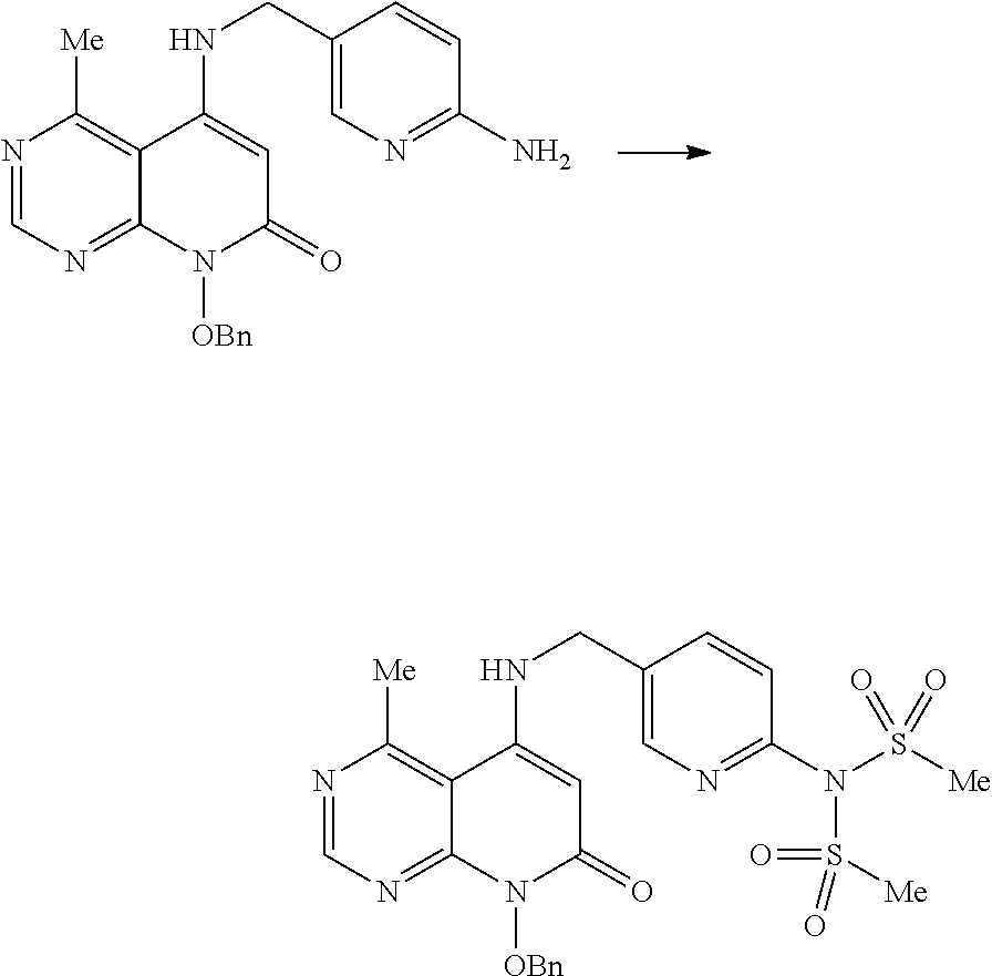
N1=CN=C2C(=C1[Me])C(NCC1=CN=C(N)C=C1)=CC(=O)N2[OBn].N1=CN=C2C(=C1[Me])C(NCC1=CN=C(N(S([Me])(=O)=O)S(=O)([Me])=O)C=C1)=CC(=O)N2[OBn]
